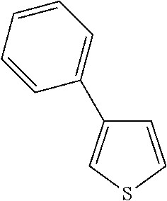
C1=CSC=C1C1=CC=CC=C1
